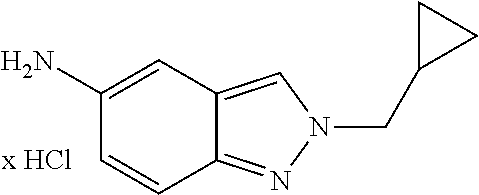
C1(N)=CC2=CN(CC3CC3)N=C2C=C1
